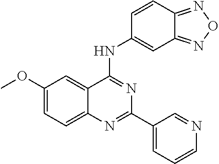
COC1=CC=C2C(=C1)C(NC1=CC3=NON=C3C=C1)=NC(C1=CC=CN=C1)=N2
